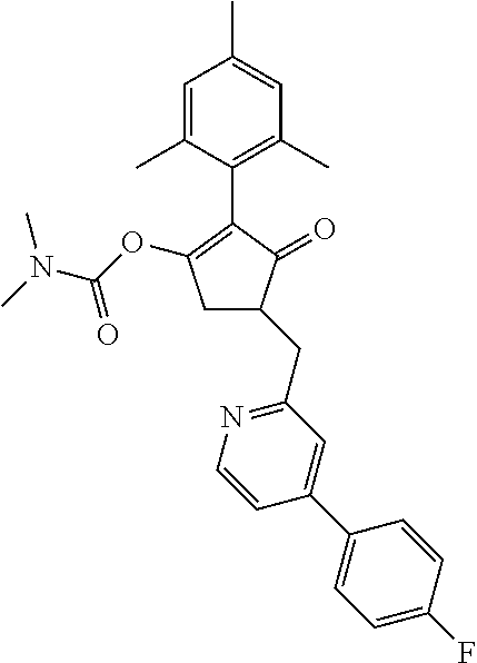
C1=C(C)C=C(C)C(C2=C(OC(=O)N(C)C)CC(CC3=NC=CC(C4=CC=C(F)C=C4)=C3)C2=O)=C1C
